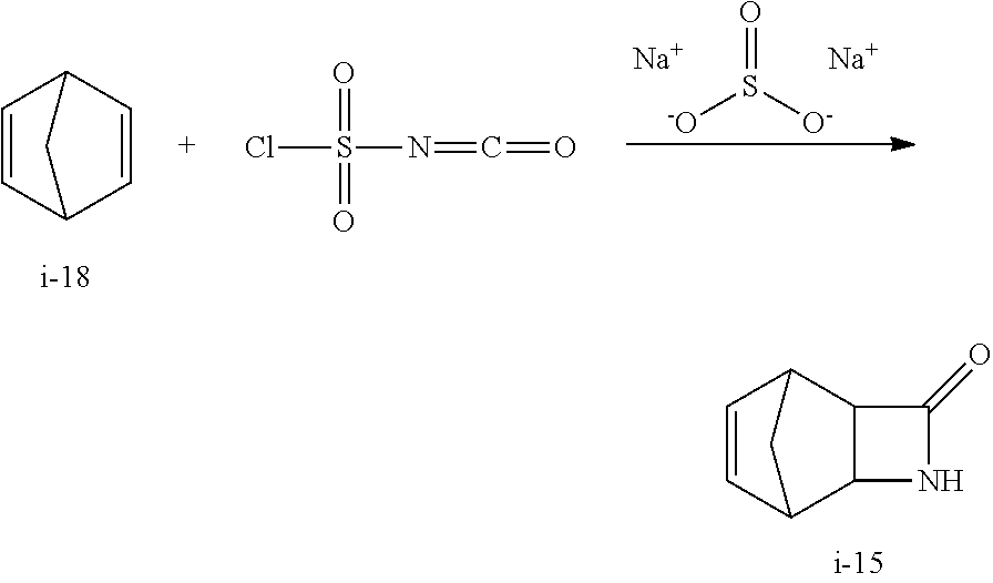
C1=CC2C=CC1C2.[-O]S([O-])=O.[Na].[Na].ClS(N=C=O)(=O)=O.C12C3C=CC(C1NC2=O)C3
